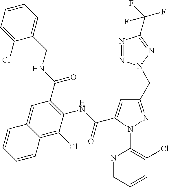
C1(Cl)=CC=CC=C1CNC(C1=C(NC(C2=CC(CN3N=NC(C(F)(F)F)=N3)=NN2C2=C(Cl)C=CC=N2)=O)C(Cl)=C2C(=C1)C=CC=C2)=O
